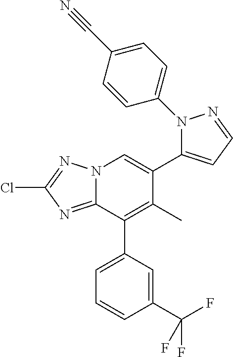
N12C(=NC(Cl)=N1)C(C1=CC=CC(C(F)(F)F)=C1)=C(C)C(C1=CC=NN1C1=CC=C(C#N)C=C1)=C2
